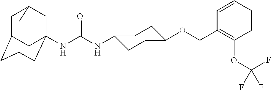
C1C2CC3(NC(NC4CCC(OCC5=C(OC(F)(F)F)C=CC=C5)CC4)=O)CC(CC1C3)C2
